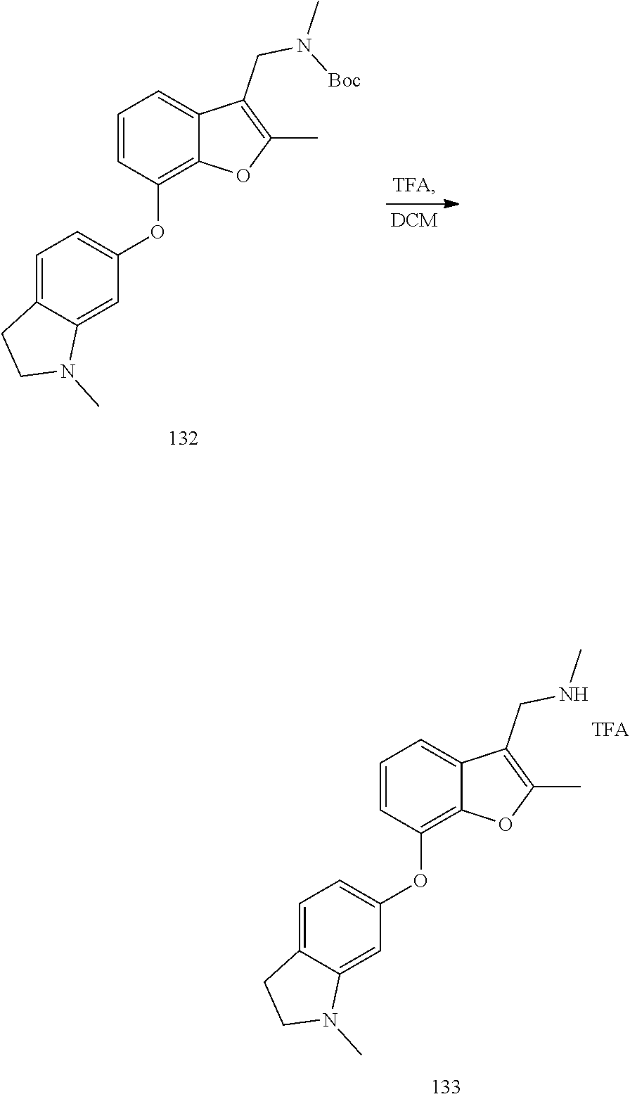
C1=CC(OC2=CC=C3C(=C2)N(C)CC3)=C2C(=C1)C(CN(C)[Boc])=C(C)O2.C1=CC(OC2=CC=C3C(=C2)N(C)CC3)=C2C(=C1)C(CNC)=C(C)O2.[TFA]
